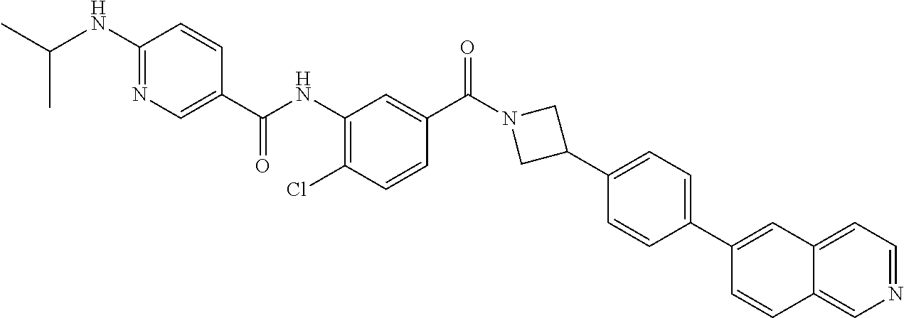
C1(NC(C)C)=NC=C(C(NC2=C(Cl)C=CC(C(N3CC(C4=CC=C(C5=CC6=CC=NC=C6C=C5)C=C4)C3)=O)=C2)=O)C=C1
